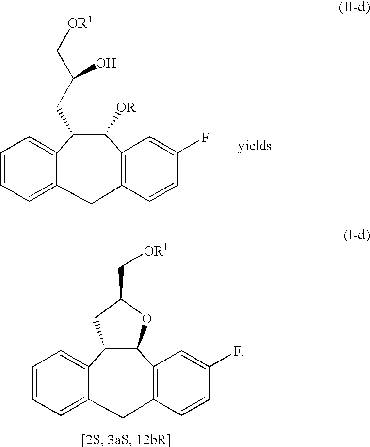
C1=CC=C2C(=C1)C(CC(C[OR1])O)C([OR])C1=C(C=CC(F)=C1)C2.C1=CC=C2C(=C1)C1C(C3=C(C=CC(F)=C3)C2)OC(C[OR1])C1
